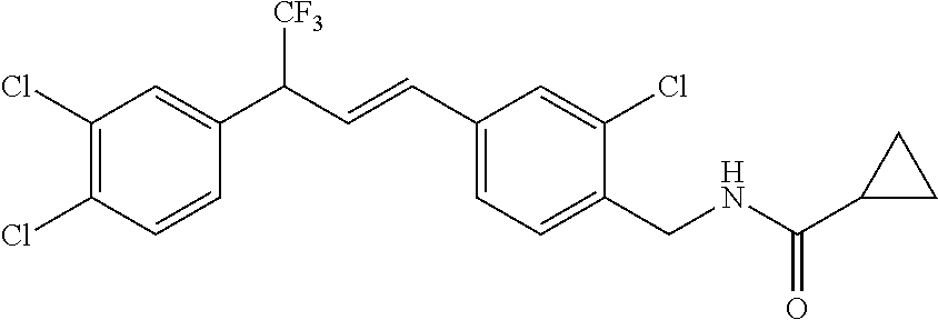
C1=CC(C(C=CC2=CC=C(CNC(C3CC3)=O)C(Cl)=C2)[CF3])=CC(Cl)=C1Cl
